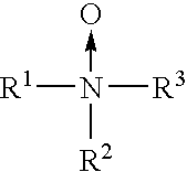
N([R3])([R1])([R2])->O
